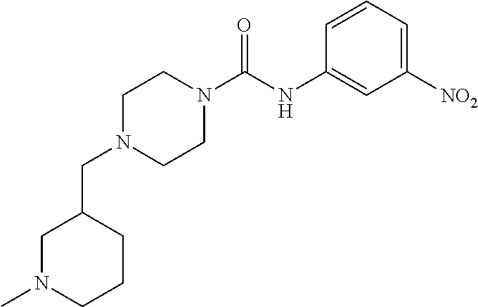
C(N1CCN(C(NC2=CC([NO2])=CC=C2)=O)CC1)C1CN(C)CCC1
